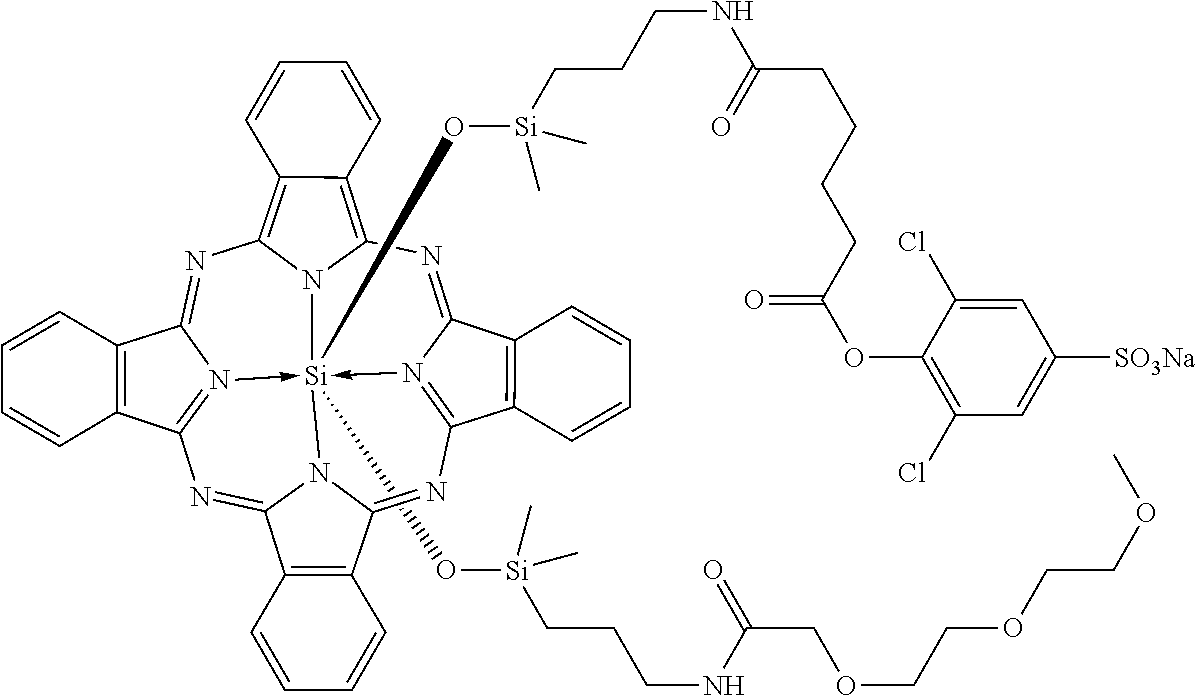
[Si]123(O[Si](CCCNC(COCCOCCOC)=O)(C)C)(O[Si](CCCNC(CCCCC(OC4=C(Cl)C=C([SO3Na])C=C4Cl)=O)=O)(C)C)-N4=C5C6=C(C4=NC4=C7C(=C(N=C8N->1=C(N=C1N2C(=N5)C2=C1C=CC=C2)C1=C8C=CC=C1)N34)C=CC=C7)C=CC=C6
